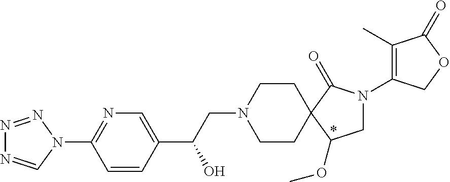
N1=NN(C2=NC=C(C(CN3CCC4(CC3)C(OC)CN(C3=C(C)C(=O)OC3)C4=O)O)C=C2)C=N1
